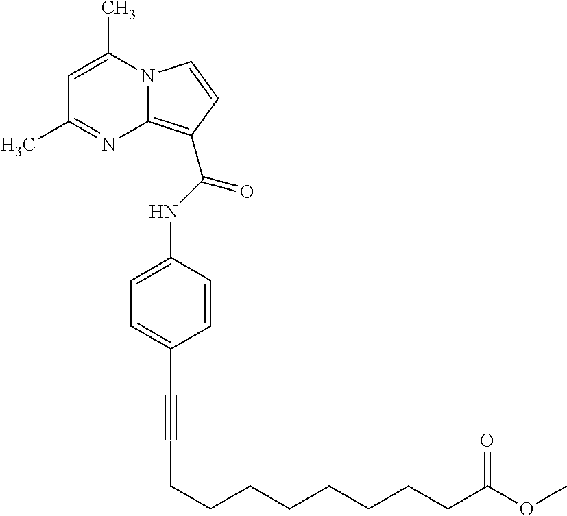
C(C1=CC=C(NC(=O)C2=C3N(C=C2)C(C)=CC(C)=N3)C=C1)#CCCCCCCCCC(OC)=O
